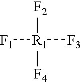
[F1][R1]([F3])([F2])[F4]
